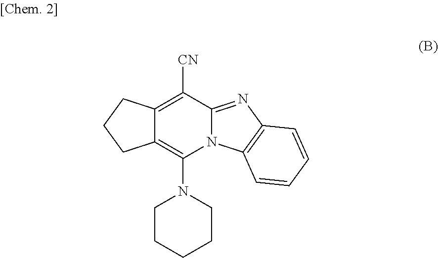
C12=C([CN])C3=NC4=C(N3C(N3CCCCC3)=C1CCC2)C=CC=C4
